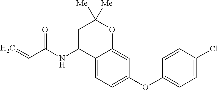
C1C(NC(C=C)=O)C2=CC=C(OC3=CC=C(Cl)C=C3)C=C2OC1([Me])[Me]
